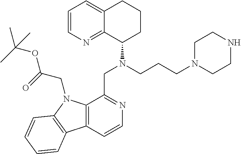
C1=CN=C2C(=C1)CCCC2N(CCCN1CCNCC1)CC1=NC=CC2=C1N(CC(OC(C)(C)C)=O)C1=C2C=CC=C1
